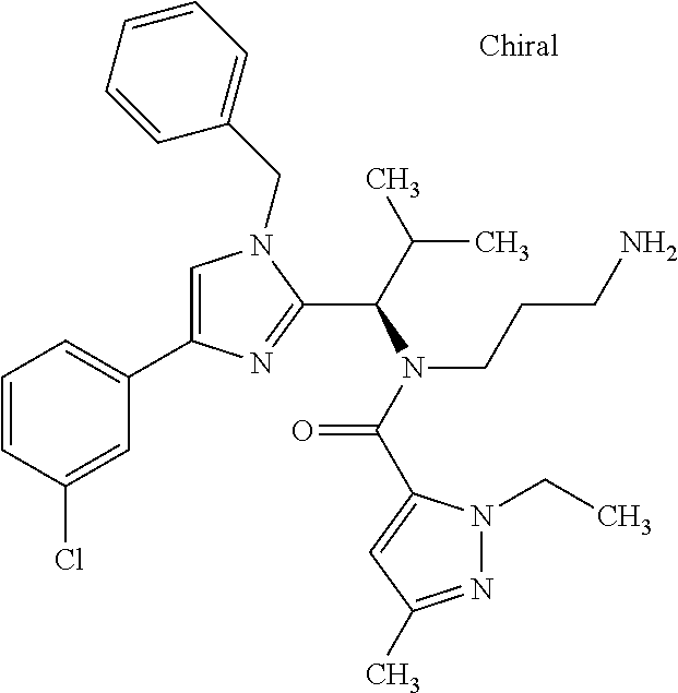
C1=C(C2=CC=CC(Cl)=C2)N=C(C(C(C)C)N(C(=O)C2=CC(C)=NN2CC)CCCN)N1CC1=CC=CC=C1
